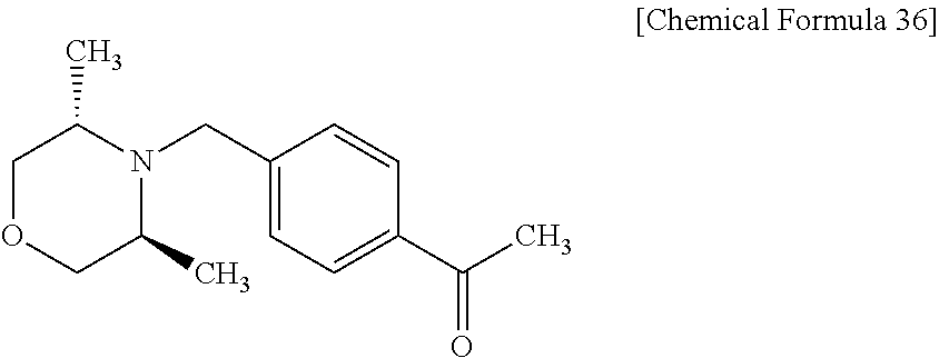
C1OCC(C)N(CC2=CC=C(C(C)=O)C=C2)C1C
